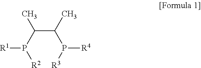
[R2]P(C(C(P([R3])[R4])C)C)[R1]
